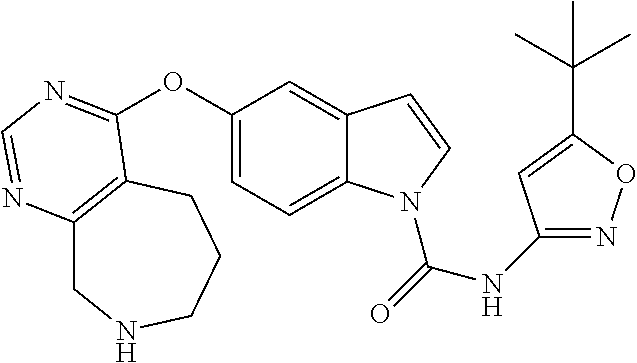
C12=C(CCCNC1)C(OC1=CC=C3C(=C1)C=CN3C(=O)NC1=NOC(C(C)(C)C)=C1)=NC=N2
